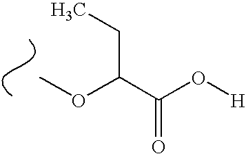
COC(C(O[H])=O)CC
